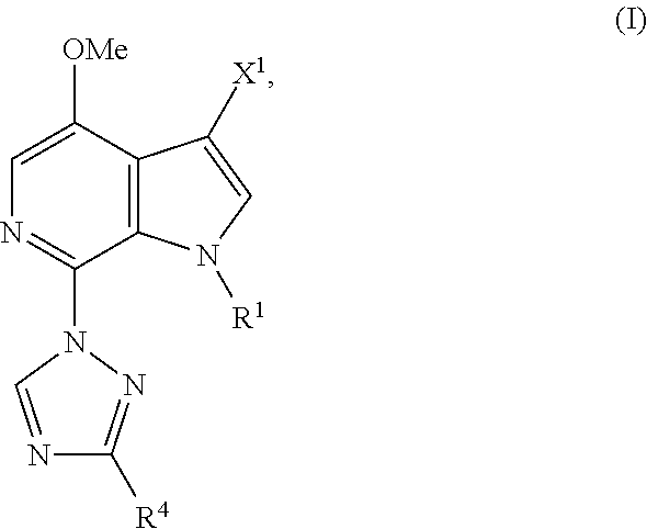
C12=C(C([OMe])=CN=C1N1C=NC([R4])=N1)C([X1])=CN2[R1]
